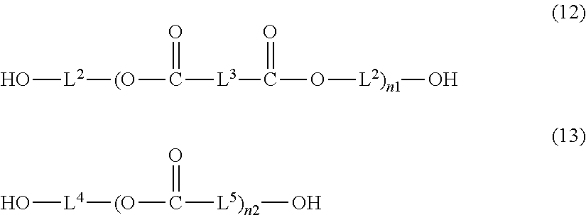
O[L2][(O]C(=O)[L3]C(=O)O[L2)n1]O.[L4](O)[(O]C(=O)[L5)n2]O
